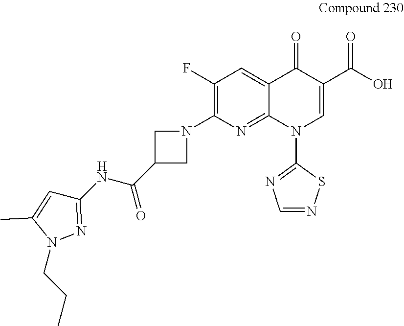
C1(F)=C(N2CC(C(NC3=NN(CCC)C(C)=C3)=O)C2)N=C2C(=C1)C(=O)C(C(O)=O)=CN2C1=NC=NS1
